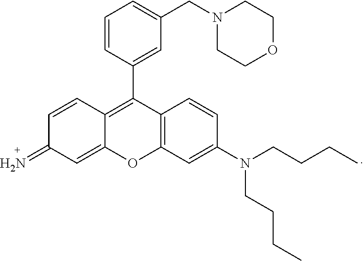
C12=C(C=C(N(CCCC)CCCC)C=C1)OC1=CC(=N)C=CC1=C2C1=CC(CN2CCOCC2)=CC=C1
